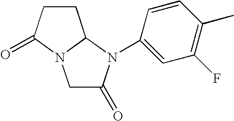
C1C(=O)N(C2=CC(F)=C(C)C=C2)C2N1C(=O)CC2
